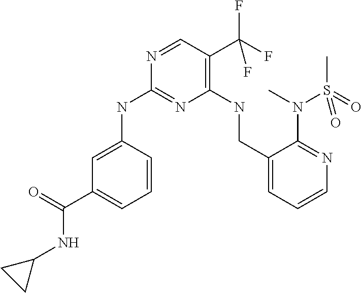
N1=CC(C(F)(F)F)=C(NCC2=CC=CN=C2N(C)S(=O)(C)=O)N=C1NC1=CC(C(=O)NC2CC2)=CC=C1
